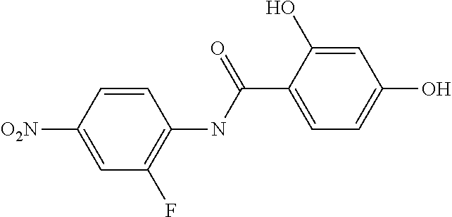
C1=C([O2N])C=CC(NC(C2=CC=C(O)C=C2O)=O)=C1F
